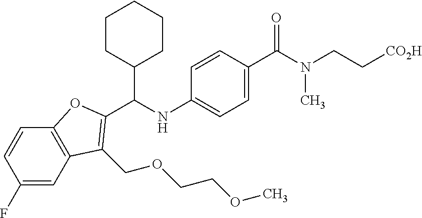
C1=C(C(N(CC[CO2H])C)=O)C=CC(NC(C2CCCCC2)C2=C(COCCOC)C3=C(C=CC(F)=C3)O2)=C1
